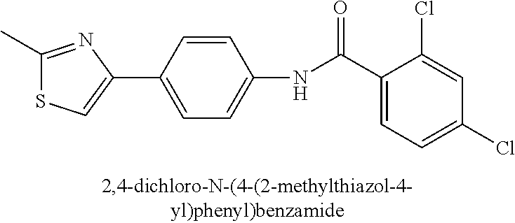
C1(C)=NC(C2=CC=C(NC(C3=CC=C(Cl)C=C3Cl)=O)C=C2)=CS1
